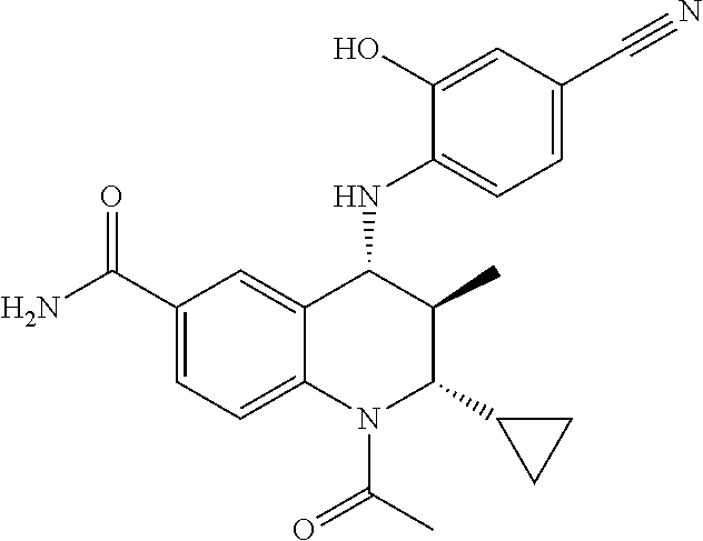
C1(C(=O)N)=CC=C2C(=C1)C(NC1=CC=C(C#N)C=C1O)C(C)C(C1CC1)N2C(C)=O
